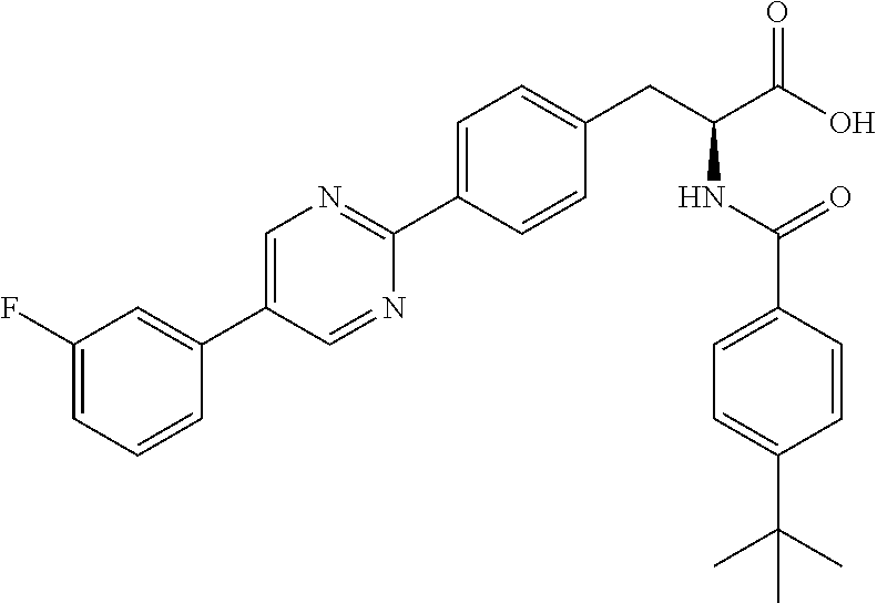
C1=C(F)C=C(C2=CN=C(C3=CC=C(CC(NC(=O)C4=CC=C(C(C)(C)C)C=C4)C(O)=O)C=C3)N=C2)C=C1
